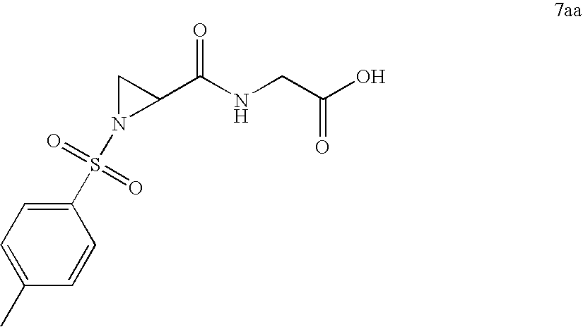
C1(S(N2C(C(NCC(O)=O)=O)C2)(=O)=O)=CC=C(C)C=C1
